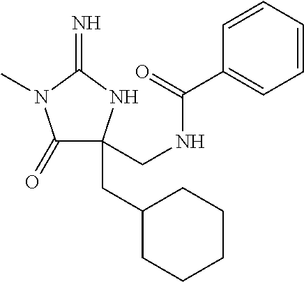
C1(=O)C(CC2CCCCC2)(CNC(C2=CC=CC=C2)=O)NC(=N)N1C
